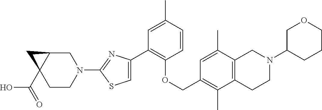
C1(C2=CSC(N3CC4C(C(=O)O)(CC3)C4)=N2)=C(OCC2=C(C)C3=C(C(C)=C2)CN(C2CCCOC2)CC3)C=CC(C)=C1
